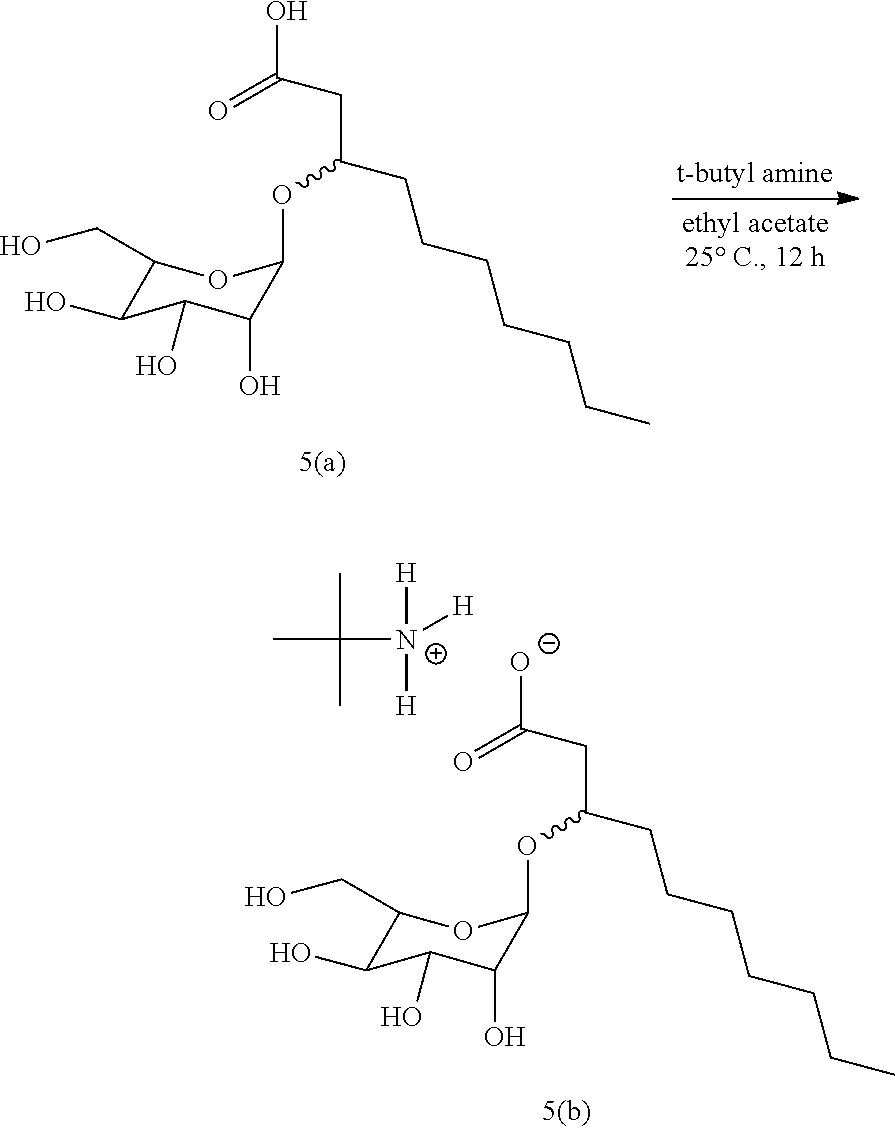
[N+]([H])([H])([H])C(C)(C)C.[O-]C(=O)CC(CCCCCCC)OC1C(O)C(O)C(O)C(CO)O1.OC(=O)CC(CCCCCCC)OC1C(O)C(O)C(O)C(CO)O1
